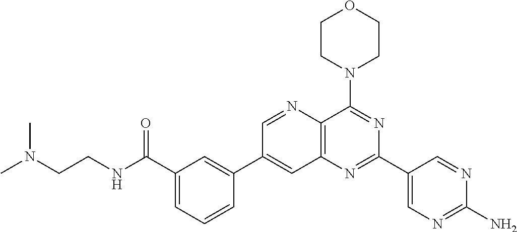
C1(C(NCCN(C)C)=O)=CC=CC(C2=CC3=C(N=C2)C(N2CCOCC2)=NC(C2=CN=C(N)N=C2)=N3)=C1
